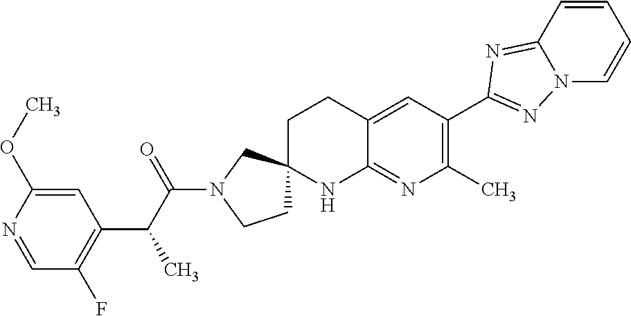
C1=NC(OC)=CC(C(C(N2CCC3(C2)CCC2=CC(C4=NN5C=CC=CC5=N4)=C(C)N=C2N3)=O)C)=C1F
